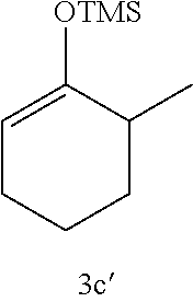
C1=C([OTMS])C(C)CCC1
